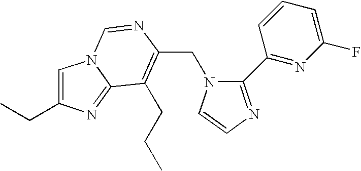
C(N1C(C2=NC(F)=CC=C2)=NC=C1)C1=C(CCC)C2=NC(CC)=CN2C=N1
